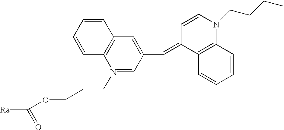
C1=CC2=C(C=C1)C=C(C=C1C3=C(N(CCCC)C=C1)C=CC=C3)C=N2CCCOC([Ra])=O
